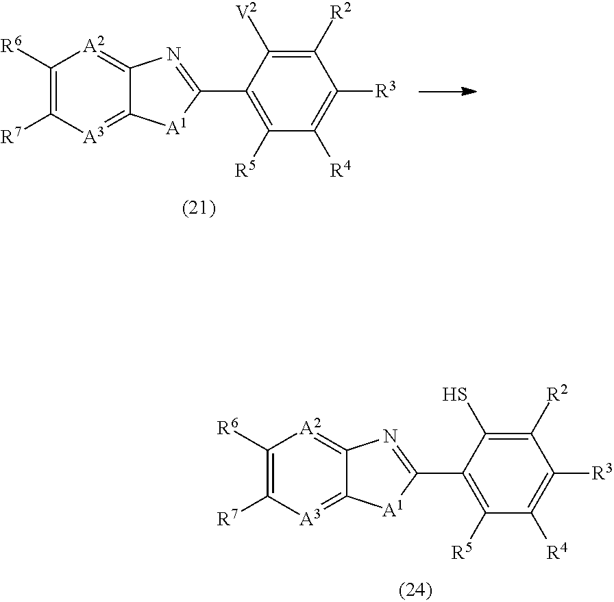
C1([R6])=C([R7])[A3]=C2C(=[A2]1)N=C(C1=C([R5])C([R4])=C([R3])C([R2])=C1S)[A1]2.C1([R6])=C([R7])[A3]=C2C(=[A2]1)N=C(C1=C([R5])C([R4])=C([R3])C([R2])=C1[V2])[A1]2
